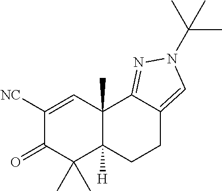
C1([NC])=CC2(C)C([H])(C(C)(C)C1=O)CCC1=CN(C(C)(C)C)N=C21
